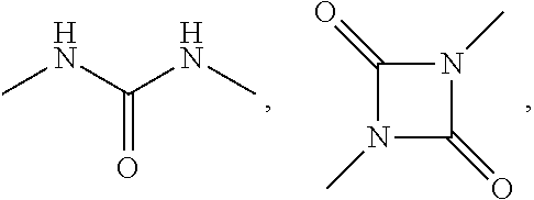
CNC(NC)=O.N1(C)C(=O)N(C)C1=O
